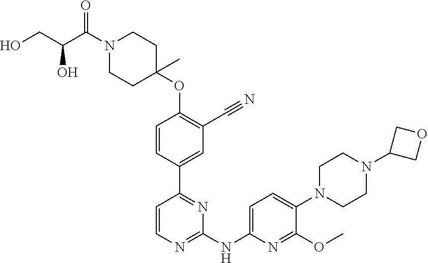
N1(C(=O)C(O)CO)CCC(OC2=C(C#N)C=C(C3=NC(NC4=CC=C(N5CCN(C6COC6)CC5)C(OC)=N4)=NC=C3)C=C2)(C)CC1
